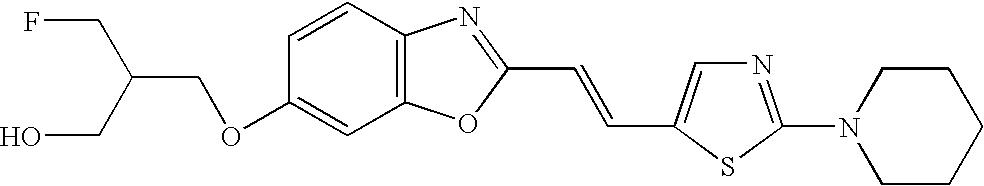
O(C1=CC2=C(C=C1)N=C(C=CC1=CN=C(N3CCCCC3)S1)O2)CC(CO)CF
